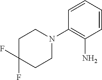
C1=CC=CC(N2CCC(F)(F)CC2)=C1N
